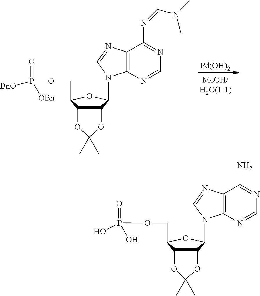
C1=NC2=C(N=CN2C2C3C(C(COP(O)(=O)O)O2)OC(C)(C)O3)C(N)=N1.C1=NC2=C(N=CN2C2C3C(C(COP(=O)([BnO])[OBn])O2)OC(C)(C)O3)C(N=CN(C)C)=N1.[Pd(OH)2]
